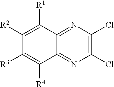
C12=NC(Cl)=C(Cl)N=C1C([R4])=C([R3])C([R2])=C2[R1]
